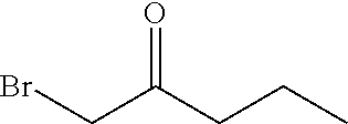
BrCC(CCC)=O
